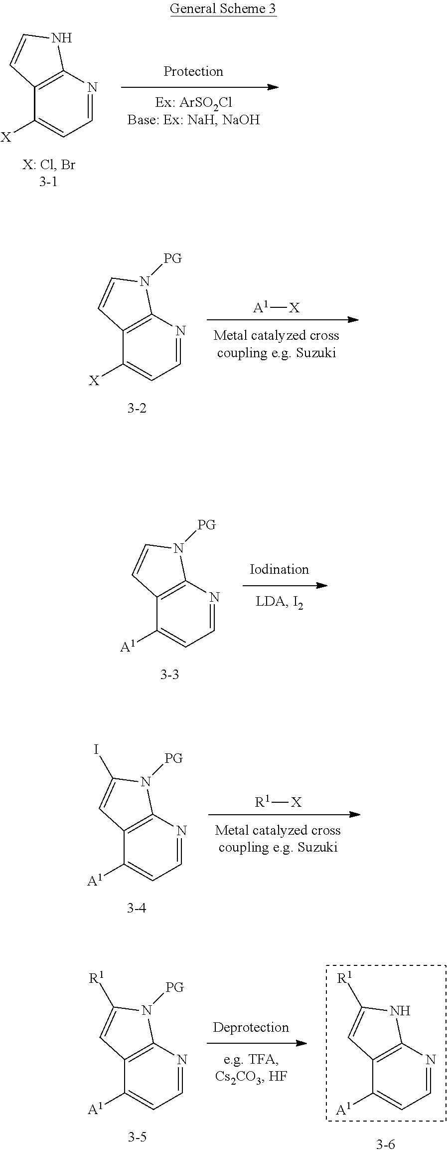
C1([X])=CC=NC2=C1C=CN2.[A1][X].C1([X])=CC=NC2=C1C=CN2[PG].C1([A1])=CC=NC2=C1C=C(I)N2[PG].[R1][X].C1([A1])=CC=NC2=C1C=CN2[PG].C1([A1])=CC=NC2=C1C=C([R1])N2.C1([A1])=CC=NC2=C1C=C([R1])N2[PG]
